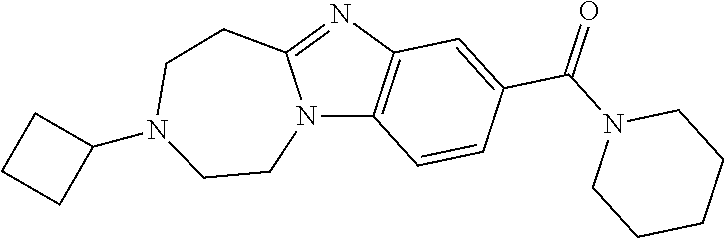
N12C3=C(N=C1CCN(C1CCC1)CC2)C=C(C(N1CCCCC1)=O)C=C3
